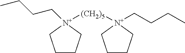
C1CC[N+]([(CH2)5][N+]2(CCCC)CCCC2)(CCCC)C1
